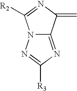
N12C(=NC([R3])=N1)C(=C)N=C2[R2]
